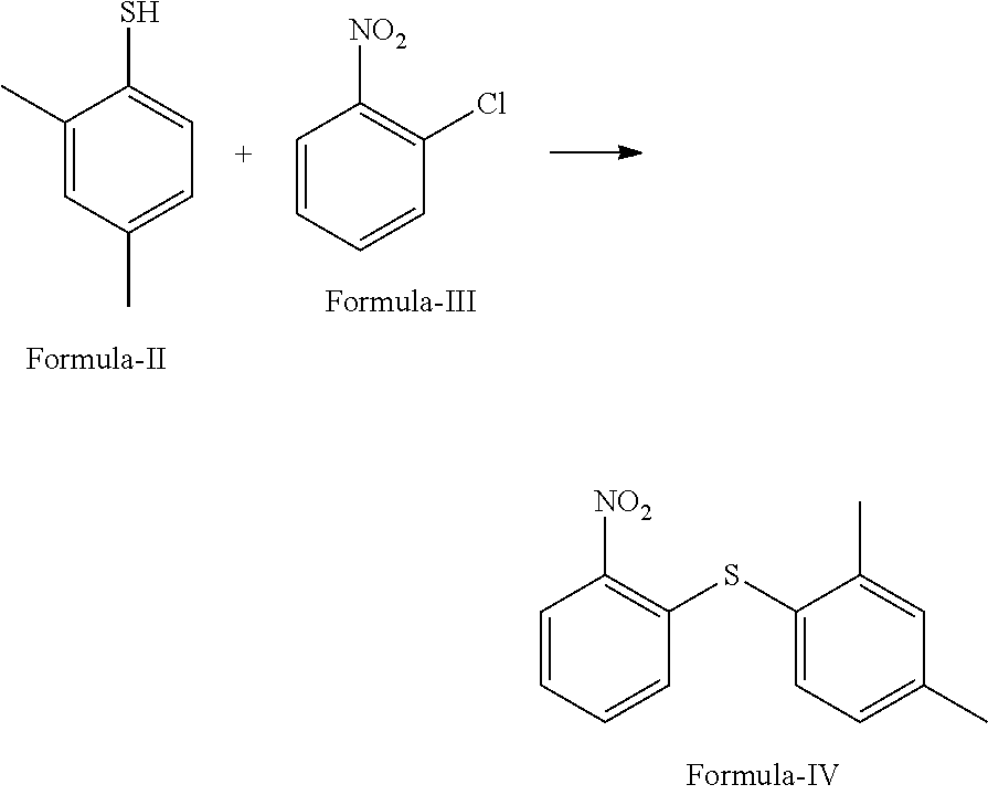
C1=CC=CC(SC2=CC=C(C)C=C2C)=C1[NO2].C1(C)=CC(C)=CC=C1S.C1=CC=CC(Cl)=C1[NO2]
